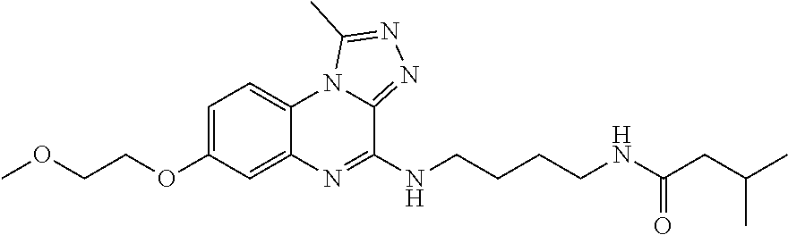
C1=C(OCCOC)C=C2C(=C1)N1C(=NN=C1C)C(NCCCCNC(=O)CC(C)C)=N2
